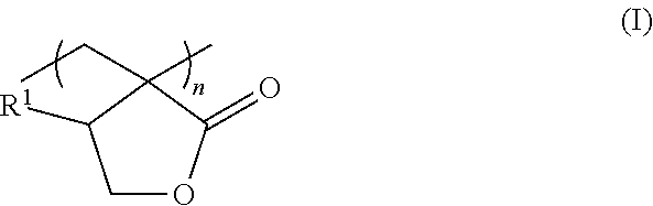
C1OC(=O)C(C)(CC)C1[R1]
